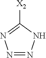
C1([X2])=NN=NN1
